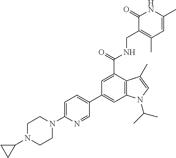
C12=C(C(C(=O)NCC3=C(C)C=C(C)NC3=O)=CC(C3=CC=C(N4CCN(C5CC5)CC4)N=C3)=C1)C(C)=CN2C(C)C
